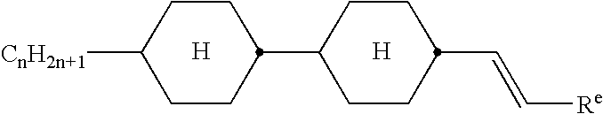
C1CC(C2CCC(C=C[Re])CC2)CCC1[CnH2n+1].[H].[H]
